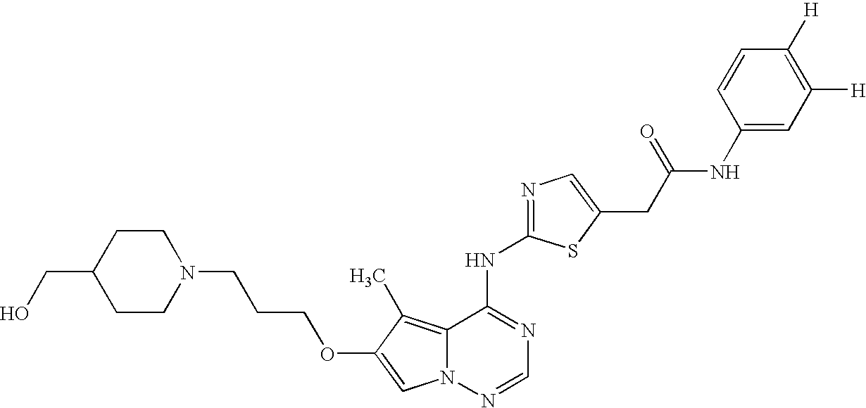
C1CN(CCCOC2=CN3C(=C2C)C(NC2=NC=C(CC(NC4=CC([H])=C([H])C=C4)=O)S2)=NC=N3)CCC1CO
